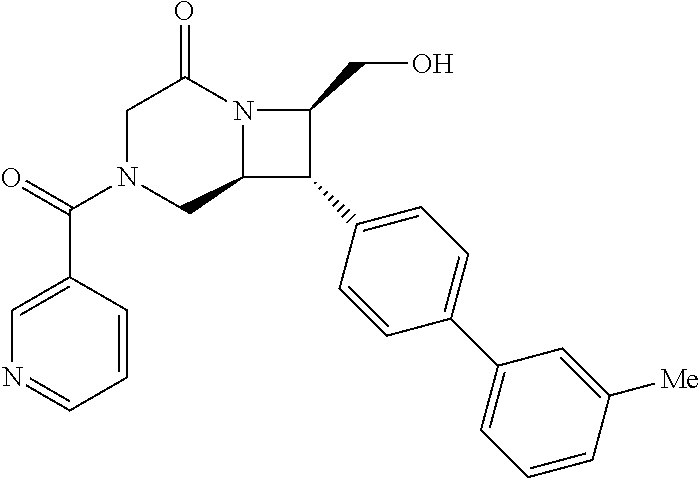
C1N(C(=O)C2=CN=CC=C2)CC2N(C1=O)C(CO)C2C1=CC=C(C2=CC=CC([Me])=C2)C=C1
